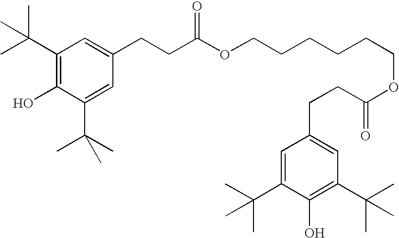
C1(O)=C(C(C)(C)C)C=C(CCC(OCCCCCCOC(=O)CCC2=CC(C(C)(C)C)=C(O)C(C(C)(C)C)=C2)=O)C=C1C(C)(C)C
